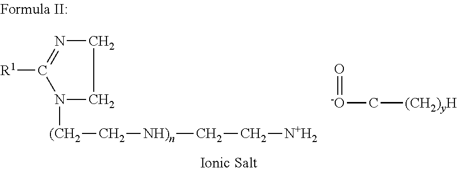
C1CN=C([R1])N1[(CH2]C[NH)n]CC[N+H2].O=[-O]C[(CH2)yH]
